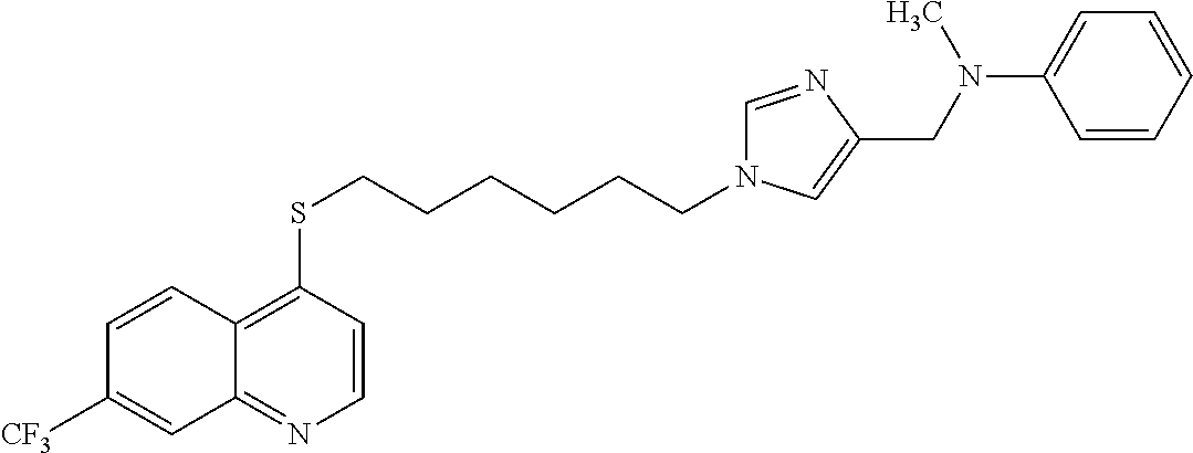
C12=NC=CC(SCCCCCCN3C=NC(CN(C4=CC=CC=C4)C)=C3)=C1C=CC([CF3])=C2
